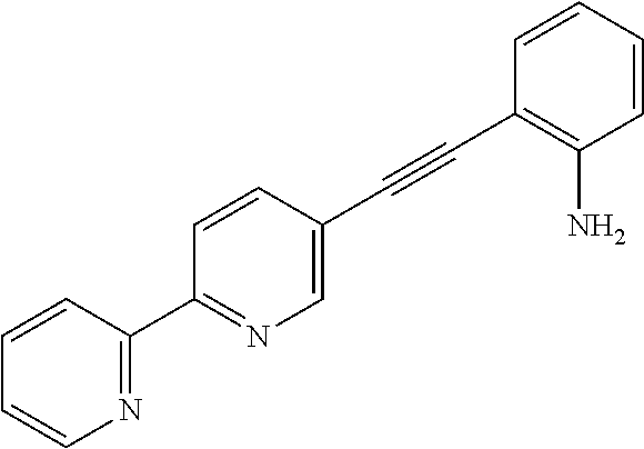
N1=C(C2=NC=C(C#CC3=C(N)C=CC=C3)C=C2)C=CC=C1
